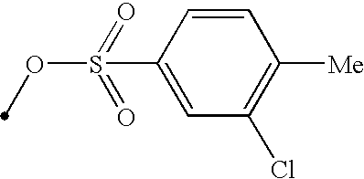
C1=CC(S(OC)(=O)=O)=CC(Cl)=C1[Me]
